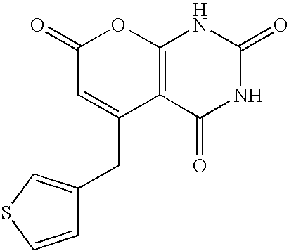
C12=C(C(=O)NC(=O)N1)C(CC1=CSC=C1)=CC(=O)O2
